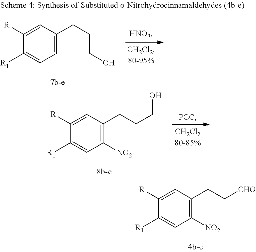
C1([R1])=CC([NO2])=C(CCCO)C=C1[R].C1([R1])=CC([NO2])=C(CC[CHO])C=C1[R].C1([R1])=CC=C(CCCO)C=C1[R]
